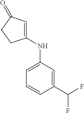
C1=C(NC2=CC=CC(C(F)F)=C2)CCC1=O
